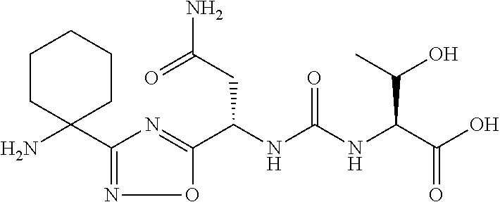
C(NC(NC(C(O)=O)C(C)O)=O)(CC(N)=O)C1=NC(C2(N)CCCCC2)=NO1
